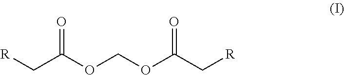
[R]CC(OCOC(C[R])=O)=O
